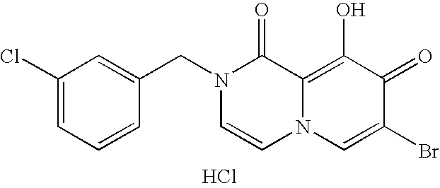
C1(Cl)=CC=CC(CN2C=CN3C(=C(O)C(=O)C(Br)=C3)C2=O)=C1.Cl
